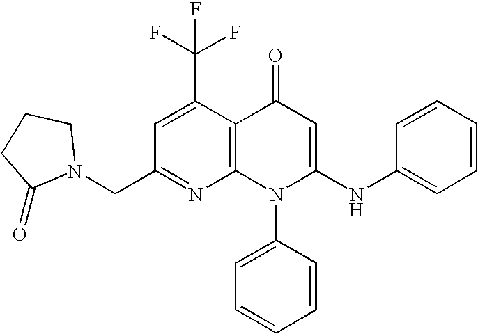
N1=C(CN2CCCC2=O)C=C(C(F)(F)F)C2=C1N(C1=CC=CC=C1)C(NC1=CC=CC=C1)=CC2=O
